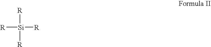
[R][Si]([R])([R])[R]
